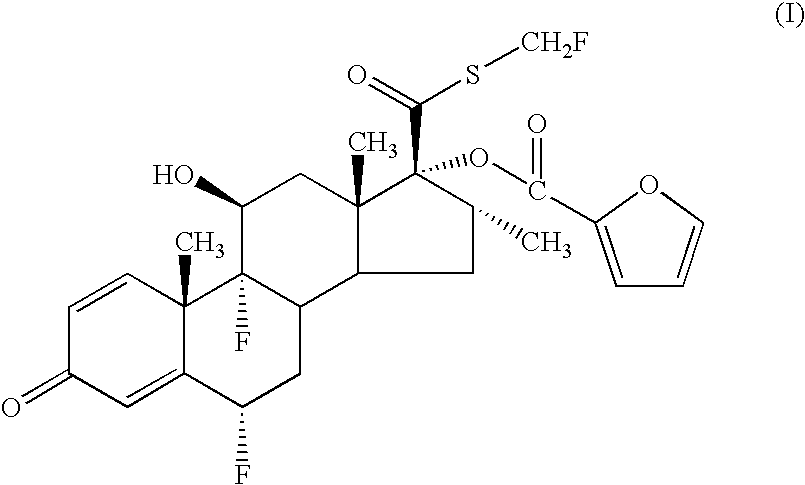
C1=CC2(C)C(=CC1=O)C(F)CC1C2(F)C(O)CC2(C)C(C(S[CH2F])=O)(OC(C3=CC=CO3)=O)C(C)CC12
